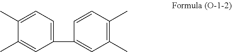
C1=C(C)C(C)=CC(C2=CC(C)=C(C)C=C2)=C1
